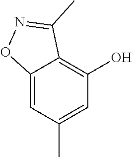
C12=CC(C)=CC(O)=C1C(C)=NO2
